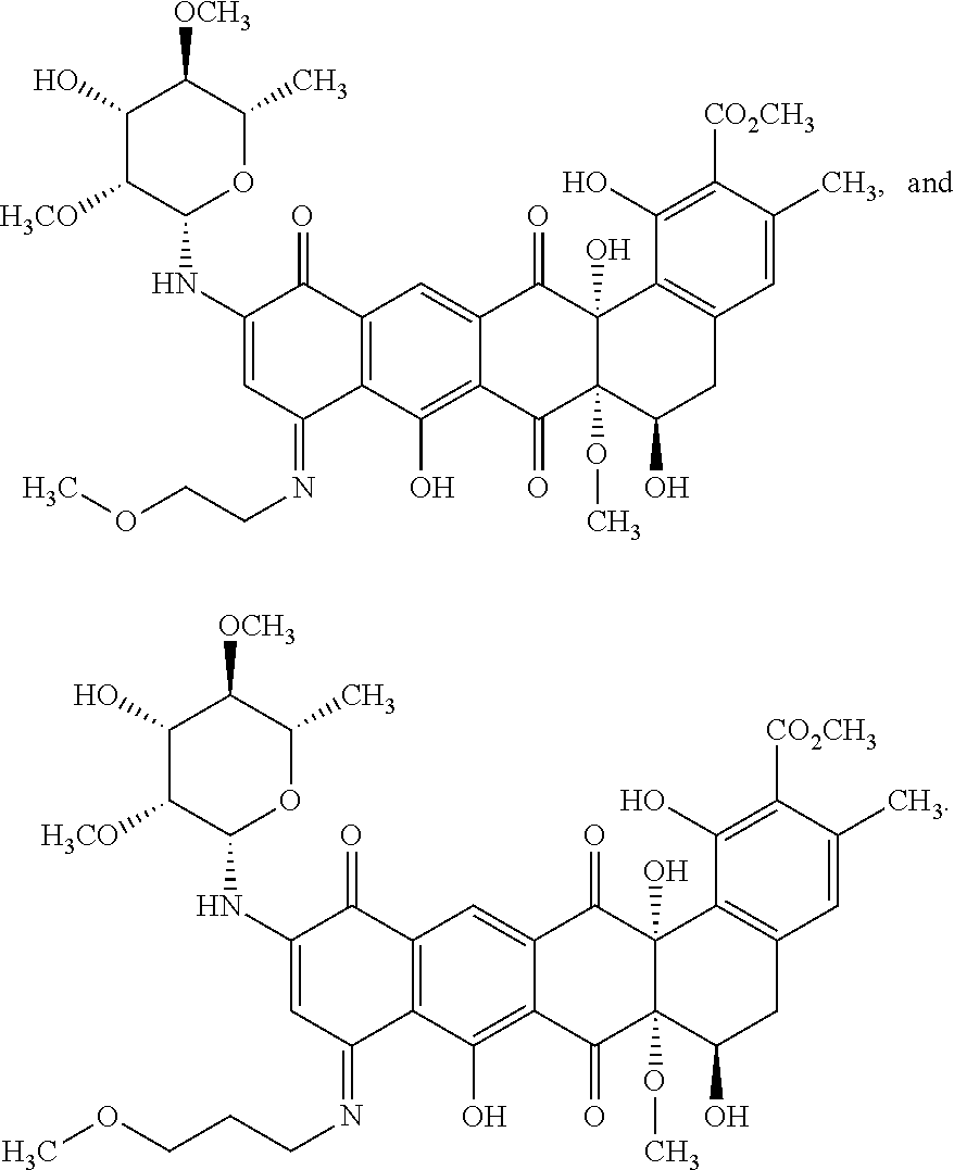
C1(NC2OC(C)C([OCH3])C(O)C2[H3CO])=CC(=NCCOC)C2=C(C1=O)C=C1C(=C2O)C(=O)C2(OC)C(O)(C1=O)C1=C(CC2O)C=C(C)C([CO2CH3])=C1O.C1(NC2OC(C)C([OCH3])C(O)C2[H3CO])=CC(=NCCCOC)C2=C(C1=O)C=C1C(=C2O)C(=O)C2(OC)C(O)(C1=O)C1=C(CC2O)C=C(C)C([CO2CH3])=C1O
